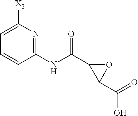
C1(NC(C2C(C(=O)O)O2)=O)=NC([X2])=CC=C1
